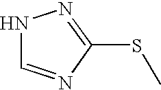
N1C=NC(SC)=N1
